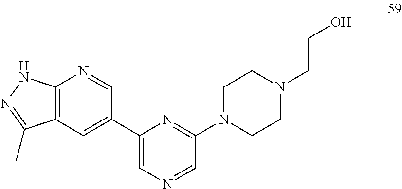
C12=C(C=C(C3=CN=CC(N4CCN(CCO)CC4)=N3)C=N1)C(C)=NN2
